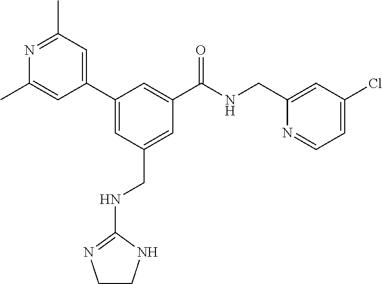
C1(C(NCC2=CC(Cl)=CC=N2)=O)=CC(C2=CC(C)=NC(C)=C2)=CC(CNC2=NCCN2)=C1
